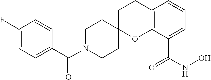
C1(F)=CC=C(C(N2CCC3(CC2)OC2=C(CC3)C=CC=C2C(NO)=O)=O)C=C1
